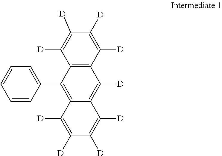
C1([D])=C([D])C([D])=C([D])C2=C1C(C1=CC=CC=C1)=C1C([D])=C([D])C([D])=C([D])C1=C2[D]
